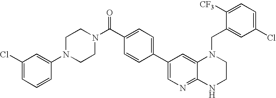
C1=C(C(N2CCN(C3=CC(Cl)=CC=C3)CC2)=O)C=CC(C2=CN=C3C(=C2)N(CC2=CC(Cl)=CC=C2[CF3])CCN3)=C1
